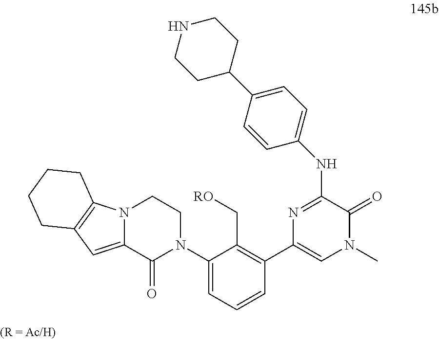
C1(C2=CN(C)C(=O)C(NC3=CC=C(C4CCNCC4)C=C3)=N2)=C(C[RO])C(N2CCN3C(=CC4=C3CCCC4)C2=O)=CC=C1
